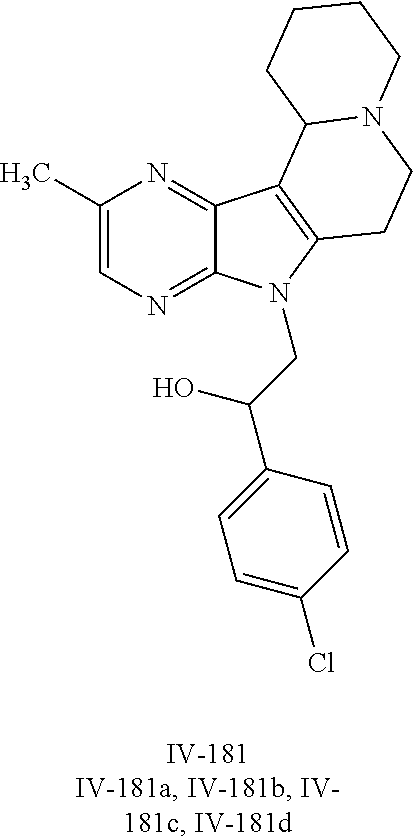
C1(C)=CN=C2C(=N1)C1=C(N2CC(C2=CC=C(Cl)C=C2)O)CCN2C1CCCC2
